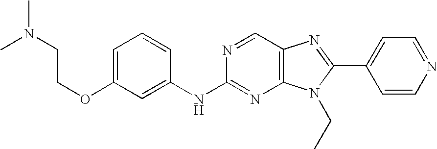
C1=C(OCCN(C)C)C=C(NC2=NC3=C(C=N2)N=C(C2=CC=NC=C2)N3CC)C=C1
